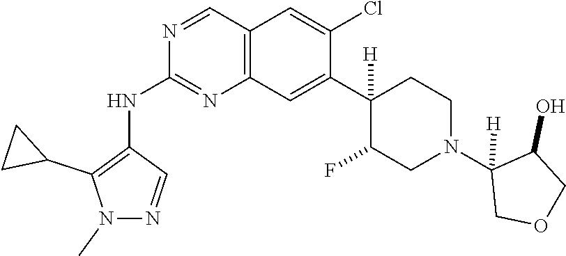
C12=C(C=C(C3([H])C(F)CN(C4([H])COCC4O)CC3)C(Cl)=C1)N=C(NC1=C(C3CC3)N(C)N=C1)N=C2
